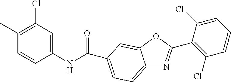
C1(C)=C(Cl)C=C(NC(=O)C2=CC=C3N=C(C4=C(Cl)C=CC=C4Cl)OC3=C2)C=C1
